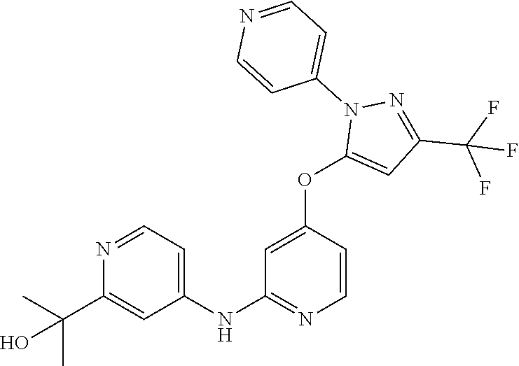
C1(NC2=NC=CC(OC3=CC(C(F)(F)F)=NN3C3=CC=NC=C3)=C2)=CC=NC(C(C)(C)O)=C1
